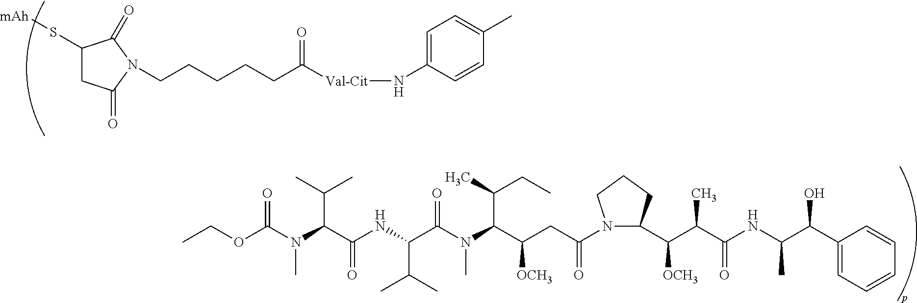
C1(S[mAh])CC(=O)N(CCCCCC([Val-Cit]NC2=CC=C(C)C=C2)=O)C1=O.C1(C(C(NC(C(C(C2N(C(CC(C(N(C(C(NC(C(N(C(OCC)=O)C)C(C)C)=O)C(C)C)=O)C)C(C)CC)[OCH3])=O)CCC2)[OCH3])C)=O)C)O)=CC=CC=C1
